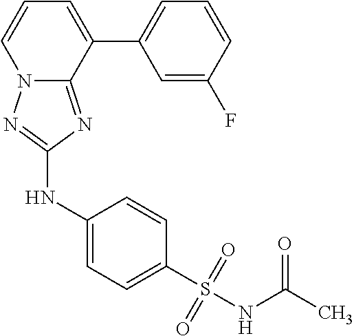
C12=NC(NC3=CC=C(S(NC(C)=O)(=O)=O)C=C3)=NN1C=CC=C2C1=CC=CC(F)=C1
